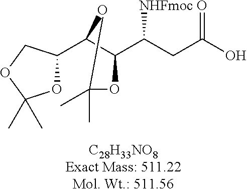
O1C(C2C(C(CC(O)=O)[NHFmoc])OC(C)(C)O2)COC1(C)C
